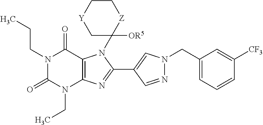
N1(CCC)C(=O)N(CC)C2=C(C1=O)N(C1([OR5])C[Y]CC[Z]1)C(C1=CN(CC3=CC=CC([CF3])=C3)N=C1)=N2
